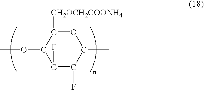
O1C([CH2OCH2COONH4])C(OC)C(F)C(F)C1C
